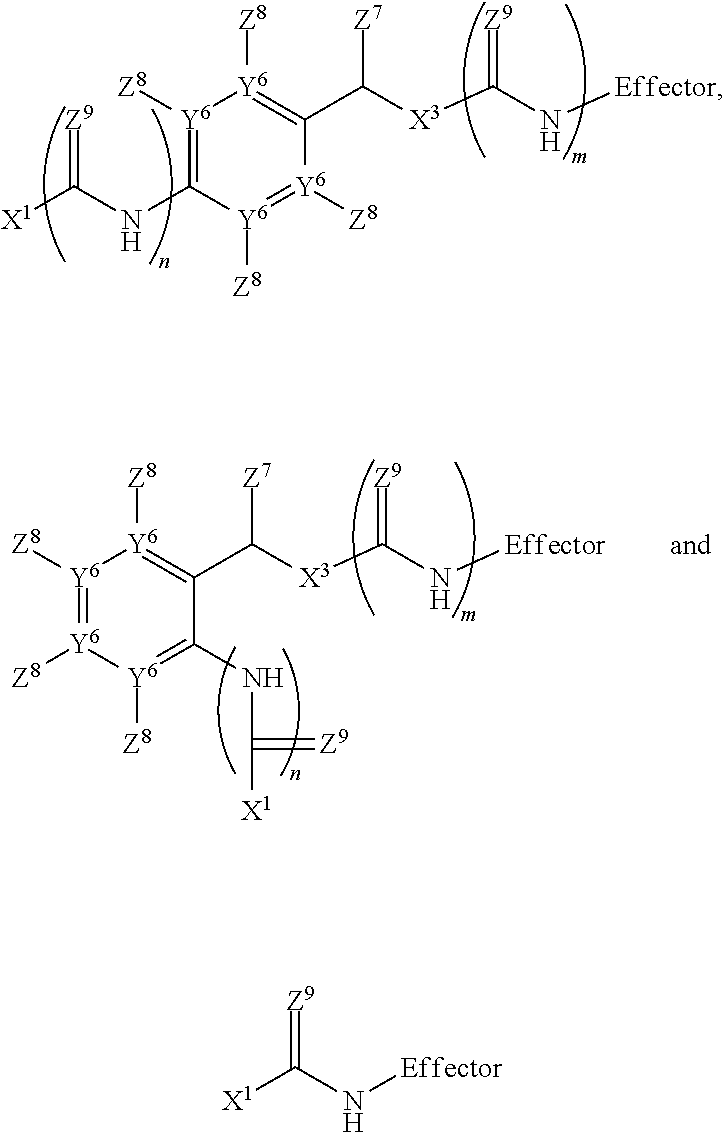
[Z9]=C(NC1=[Y6]([Z8])[Y6]([Z8])=C(C([X3]C(N[Effector])=[Z9])[Z7])[Y6]([Z8])=[Y6]1[Z8])[X1].[Z8][Y6]1=[Y6]([Z8])[Y6]([Z8])=C(C([X3]C(N[Effector])=[Z9])[Z7])C(NC(=[Z9])[X1])=[Y6]1[Z8].[X1]C(N[Effector])=[Z9]
